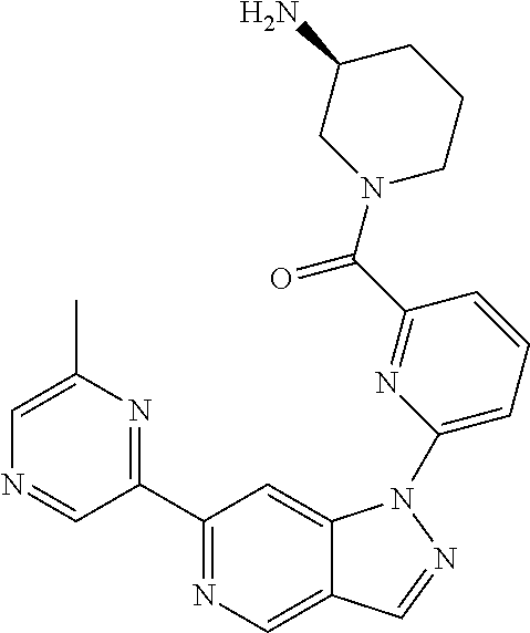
C1(C2=NC(C)=CN=C2)=NC=C2C(=C1)N(C1=CC=CC(C(N3CCCC(N)C3)=O)=N1)N=C2
